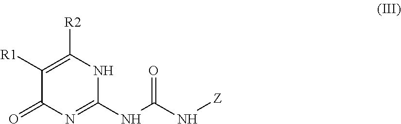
C1([R1])=C([R2])NC(NC(=O)N[Z])=NC1=O
